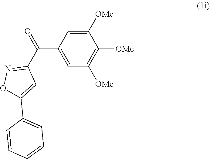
C(C1=CC([OMe])=C([OMe])C([OMe])=C1)(C1=NOC(C2=CC=CC=C2)=C1)=O
